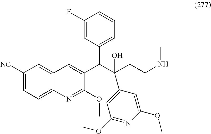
C1([NC])=CC=C2C(=C1)C=C(C(C(CCNC)(O)C1=CC(OC)=NC(OC)=C1)C1=CC=CC(F)=C1)C(OC)=N2
